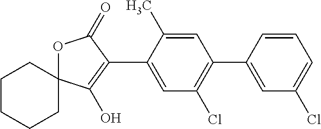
C1CCCC2(C1)OC(=O)C(C1=CC(Cl)=C(C3=CC(Cl)=CC=C3)C=C1C)=C2O
